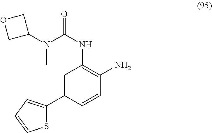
O=C(NC1=C(N)C=CC(C2=CC=CS2)=C1)N(C1COC1)C
